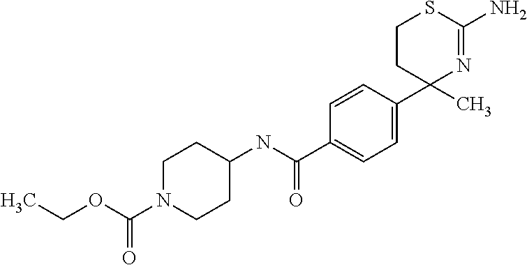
C1(C(NC2CCN(C(OCC)=O)CC2)=O)=CC=C(C2(C)N=C(N)SCC2)C=C1
